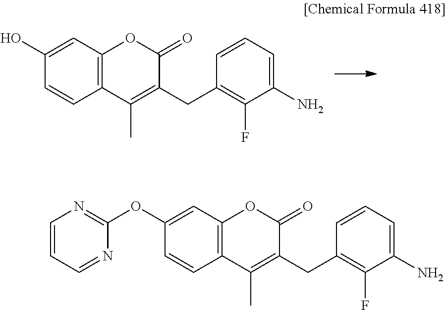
C12=C(C=C(O)C=C1)OC(=O)C(CC1=C(F)C(N)=CC=C1)=C2C.C12=C(C=C(OC3=NC=CC=N3)C=C1)OC(=O)C(CC1=C(F)C(N)=CC=C1)=C2C
